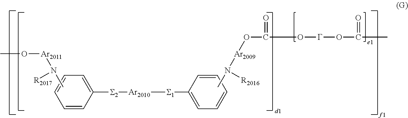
C1=C([S2][Ar2010][S1]C2=CC=CC=C2)C=CC=C1.CO[Ar2011]N(C)[R2017].CN([Ar2009]OC(O[G]OC(C)=O)=O)[R2016]
